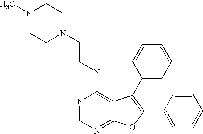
N1=CN=C2C(=C1NCCN1CCN(C)CC1)C(C1=CC=CC=C1)=C(C1=CC=CC=C1)O2
